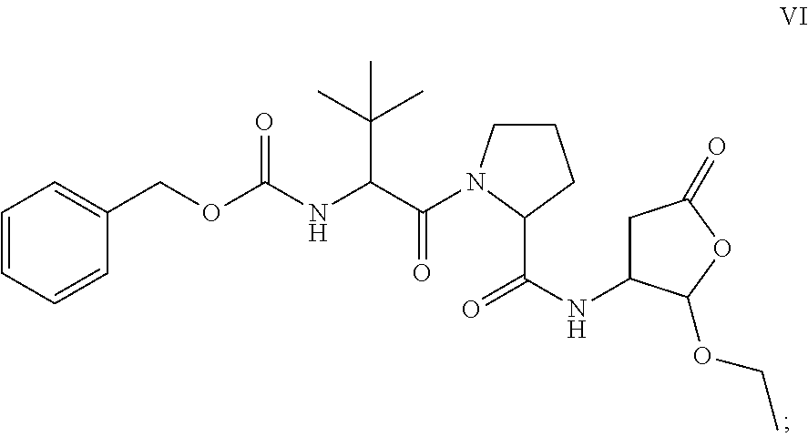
C(NC(C(=O)N1CCCC1C(NC1CC(=O)OC1OCC)=O)C(C)(C)C)(OCC1=CC=CC=C1)=O
